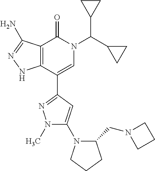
C12=C(C(C3=NN(C)C(N4C(CN5CCC5)CCC4)=C3)=CN(C(C3CC3)C3CC3)C1=O)NN=C2N
